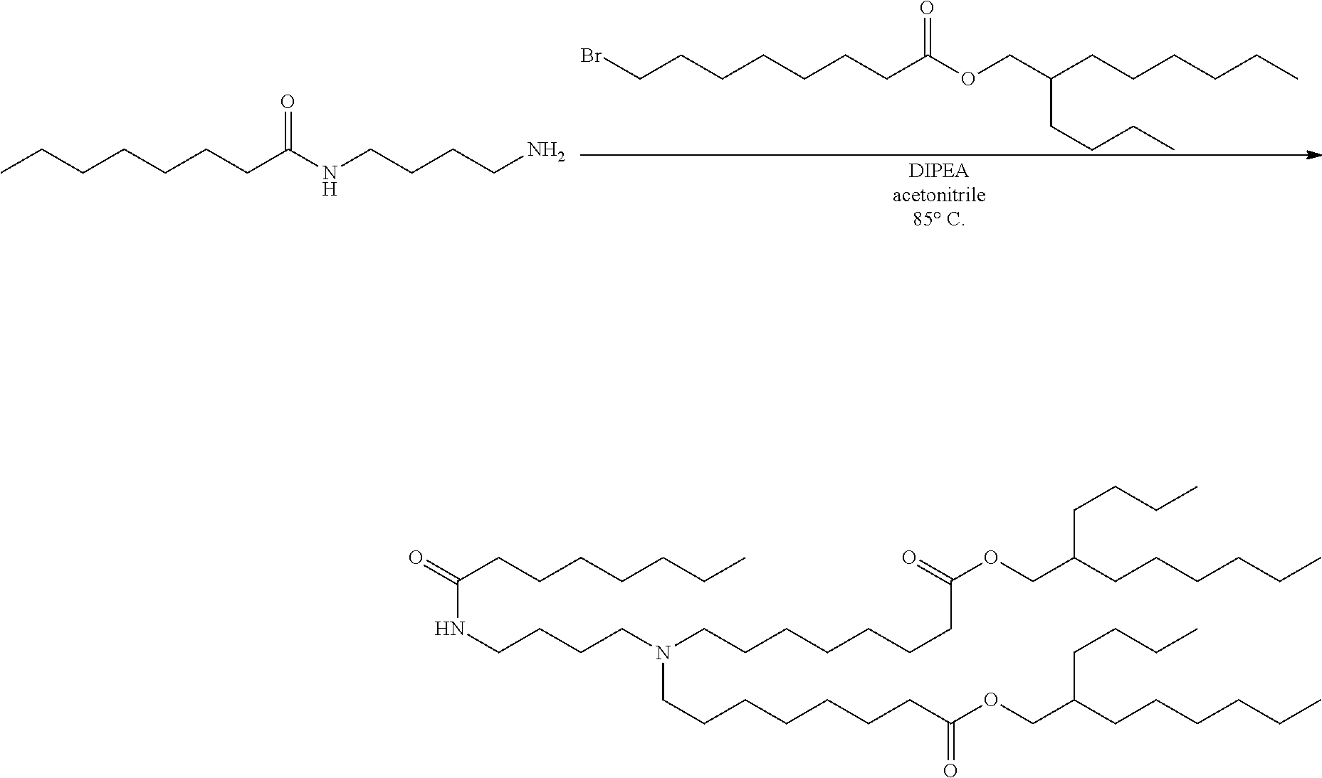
CCCCCCCC(NCCCCN)=O.BrCCCCCCCC(OCC(CCCCCC)CCCC)=O.N(CCCCCCCC(OCC(CCCCCC)CCCC)=O)(CCCCCCCC(=O)OCC(CCCC)CCCCCC)CCCCNC(=O)CCCCCCC
